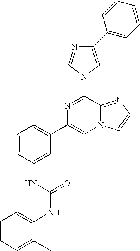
C1(C2=CC=CC=C2)=CN(C2=NC(C3=CC=CC(NC(=O)NC4=CC=CC=C4C)=C3)=CN3C2=NC=C3)C=N1
